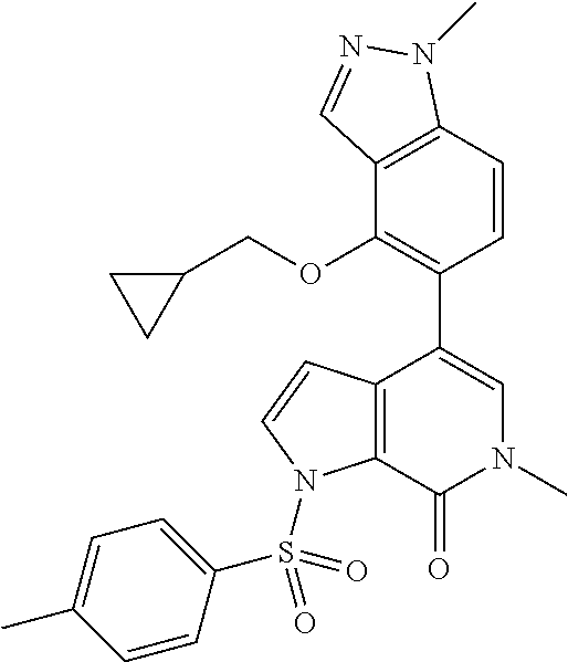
C1=CC2=C(C(OCC3CC3)=C1C1=CN(C)C(=O)C3=C1C=CN3S(=O)(C1=CC=C(C)C=C1)=O)C=NN2C
